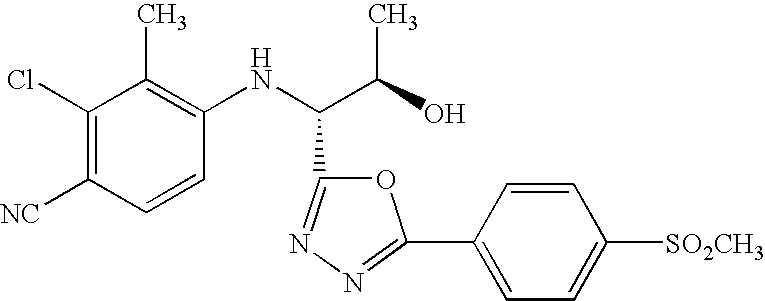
C1(Cl)=C([NC])C=CC(NC(C(O)C)C2=NN=C(C3=CC=C([SO2CH3])C=C3)O2)=C1C
